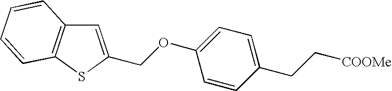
O(C1=CC=C(CC[COOMe])C=C1)CC1=CC2=C(S1)C=CC=C2
